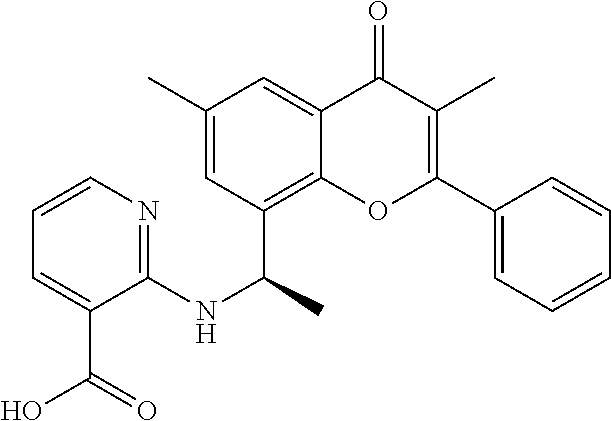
C1=C(C(=O)O)C(NC(C2=C3C(=CC(C)=C2)C(=O)C(C)=C(C2=CC=CC=C2)O3)C)=NC=C1
